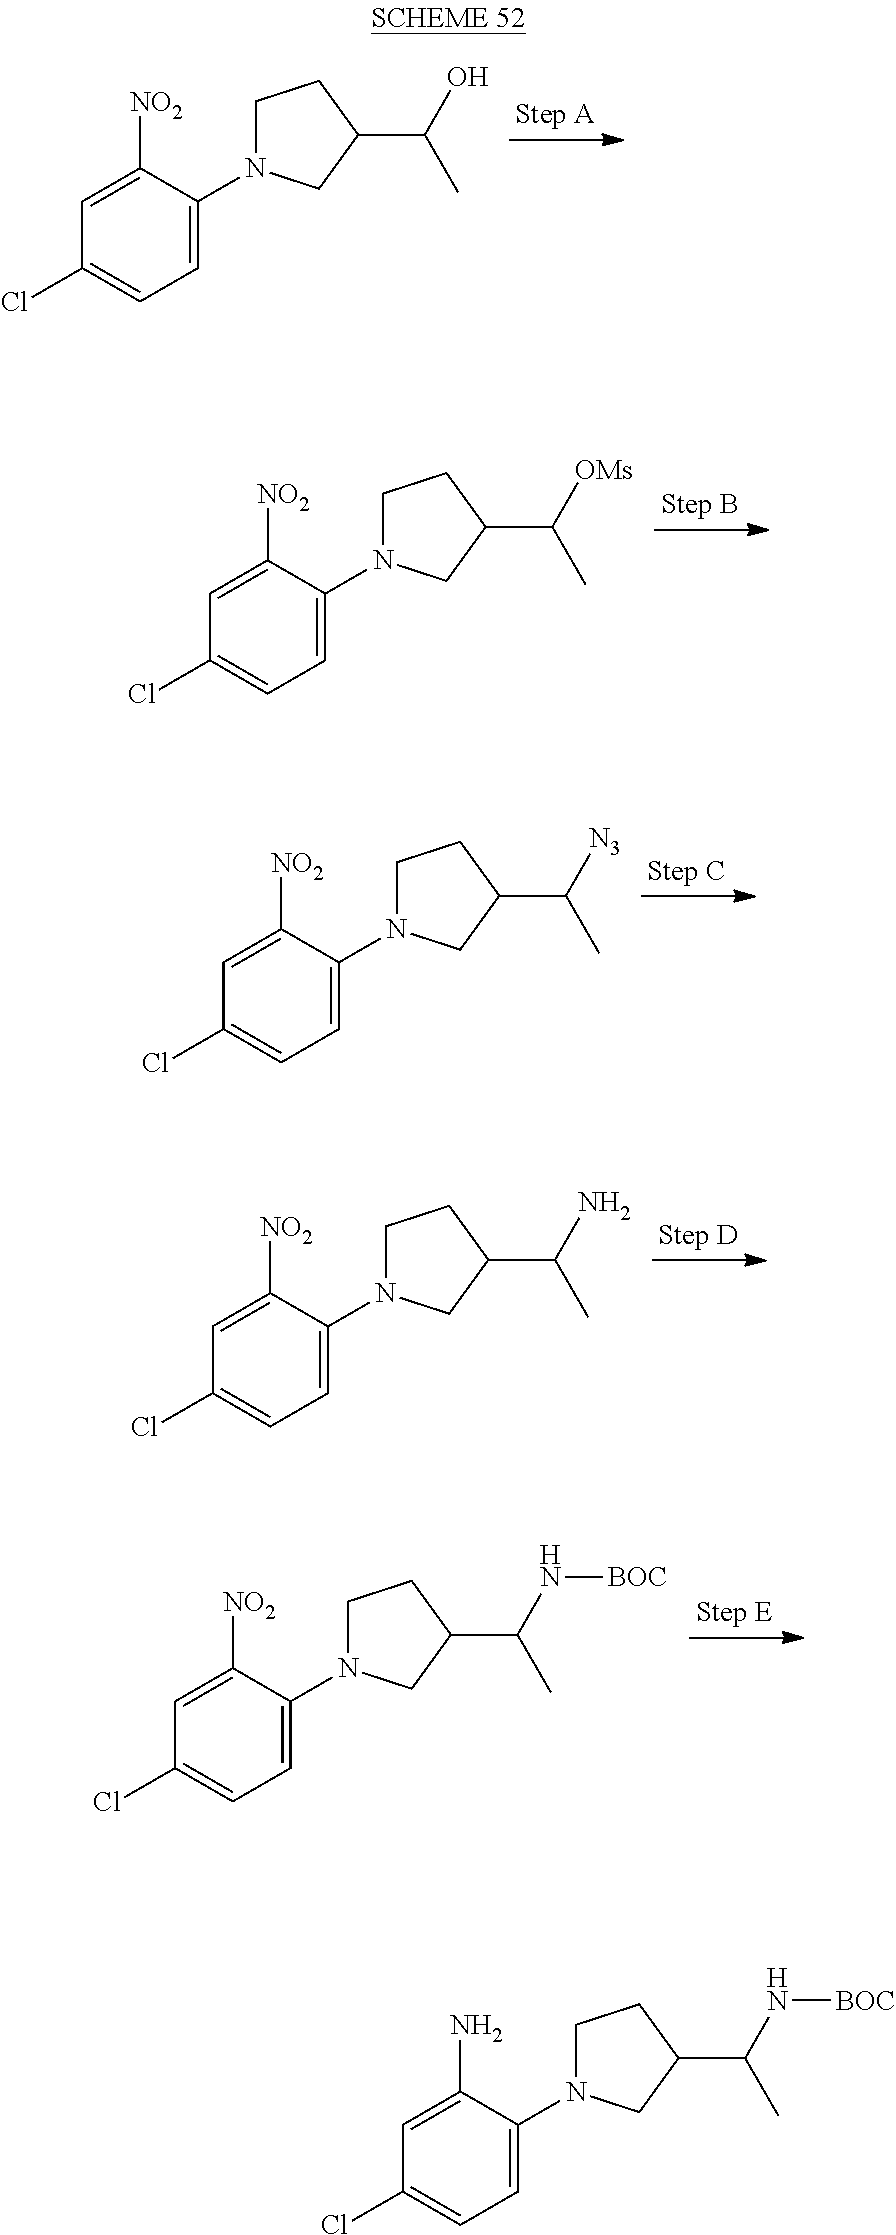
C1=C([NO2])C(N2CCC(C(O)C)C2)=CC=C1Cl.C1=C([NO2])C(N2CCC(C([OMs])C)C2)=CC=C1Cl.C1=C([NO2])C(N2CCC(C([N3])C)C2)=CC=C1Cl.C1=C([NO2])C(N2CCC(C(N)C)C2)=CC=C1Cl.C1=C([NO2])C(N2CCC(C(N[BOC])C)C2)=CC=C1Cl.C1=C(N)C(N2CCC(C(N[BOC])C)C2)=CC=C1Cl
